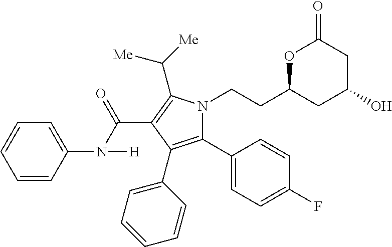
C1(C2=CC=C(F)C=C2)=C(C2=CC=CC=C2)C(C(N(C2=CC=CC=C2)[H])=O)=C(C([Me])[Me])N1CCC1OC(=O)CC(O)C1
